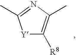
[Y]1C([R8])=C(C)N=C1C
